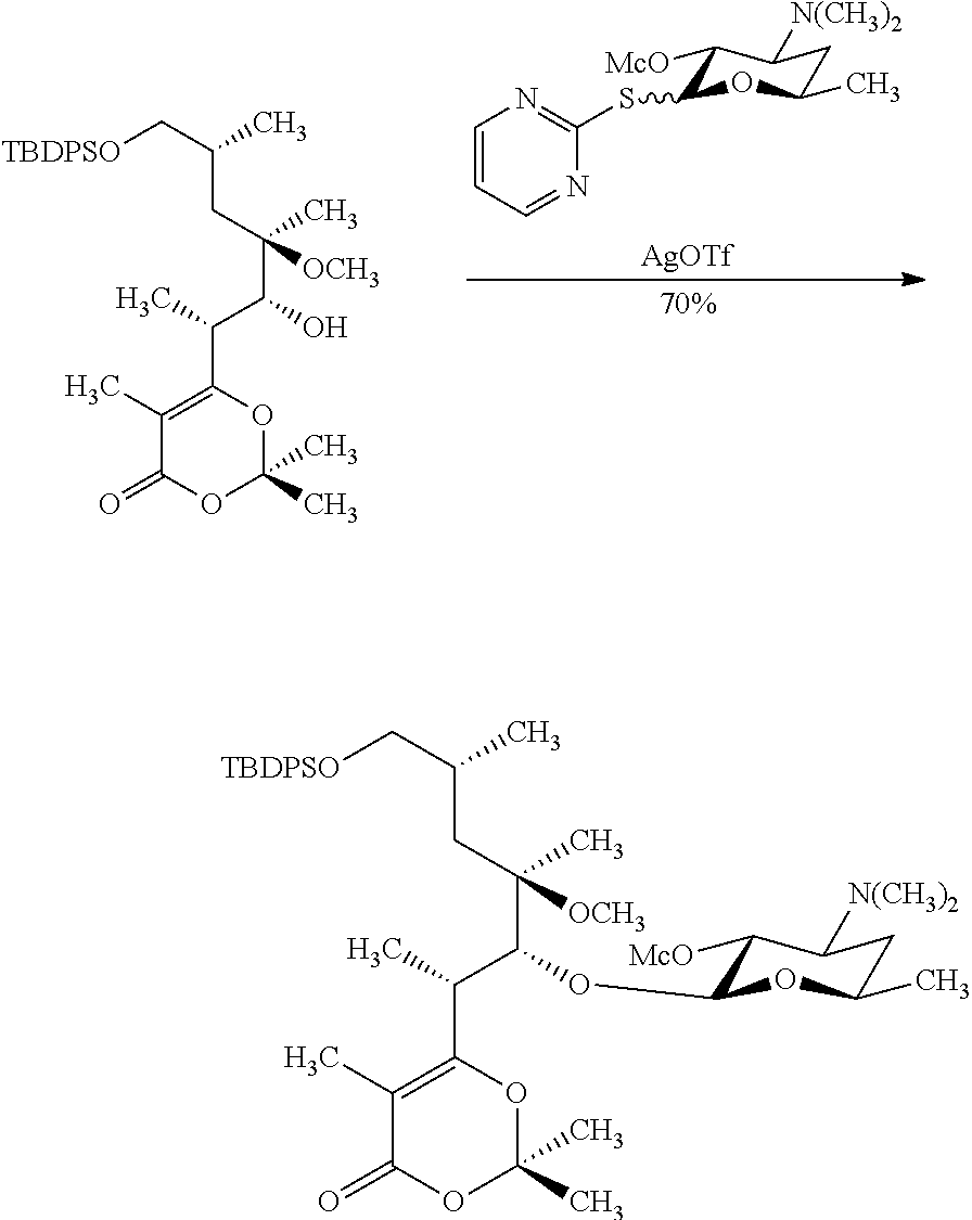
C1=CC=NC(SC2C([McO])C([N(CH3)2])CC(C)O2)=N1.[AgOTf].C(C(CC(C[TBDPSO])C)(C)[OCH3])(C(C1=C(C)C(=O)OC(C)(C)O1)C)O.C(C(CC(C[TBDPSO])C)(C)[OCH3])(C(C1=C(C)C(=O)OC(C)(C)O1)C)OC1C([McO])C([N(CH3)2])CC(C)O1
